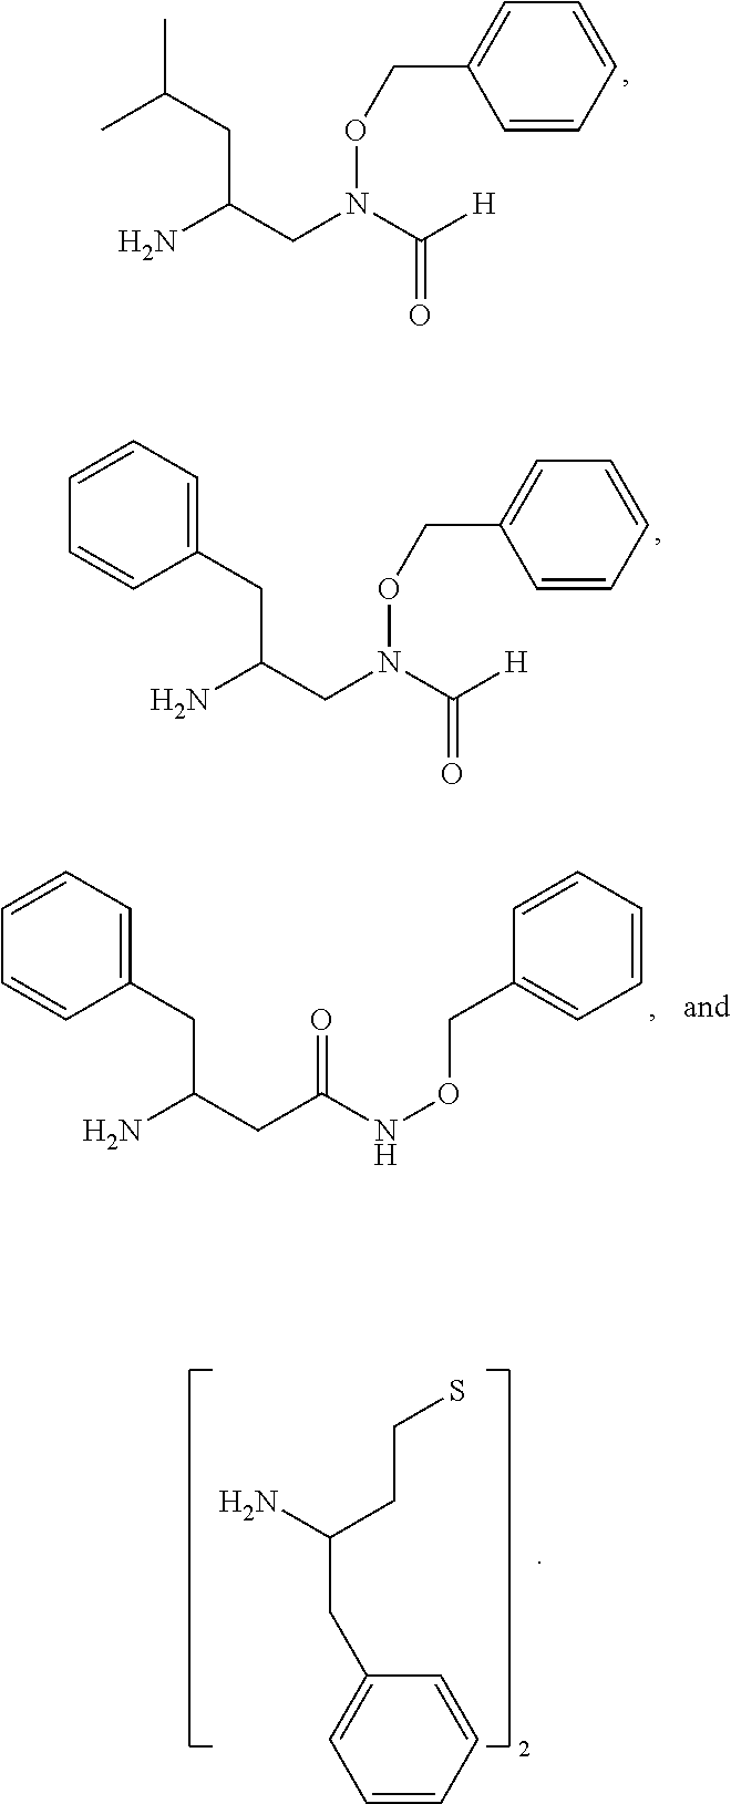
C(CN(C([H])=O)OCC1=CC=CC=C1)(CC(C)C)N.C(CN(C([H])=O)OCC1=CC=CC=C1)(CC1=CC=CC=C1)N.C(CC(NOCC1=CC=CC=C1)=O)(CC1=CC=CC=C1)N.C1=CC=CC(CC(N)CCS)=C1
